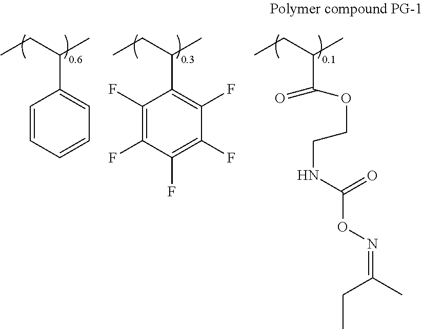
CCC(C)C1=CC=CC=C1.CCC(C)C1=C(F)C(F)=C(F)C(F)=C1F.CCC(C)C(=O)OCCNC(=O)ON=C(C)CC
